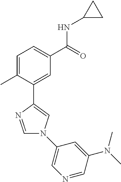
C1=C(C)C(C2=CN(C3=CN=CC(N(C)C)=C3)C=N2)=CC(C(NC2CC2)=O)=C1
